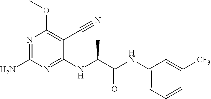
C1(NC(C(NC2=CC=CC([CF3])=C2)=O)C)=NC(N)=NC(OC)=C1C#N
